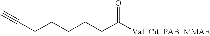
C(CCCC([Val_Cit_PAB_MMAE])=O)CC#C
